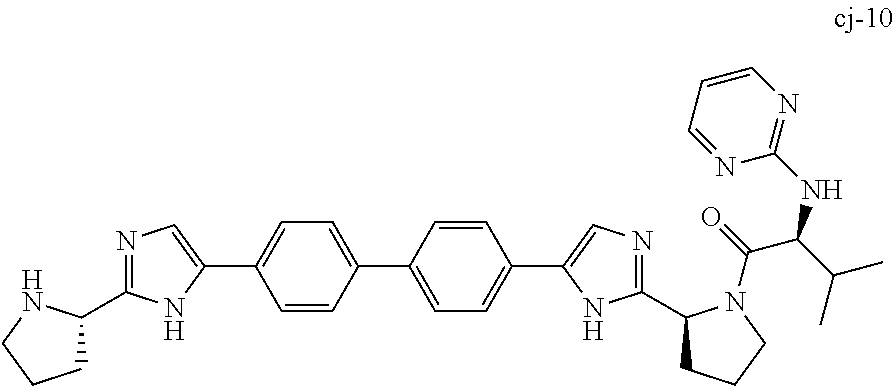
C1C(C2=NC=C(C3=CC=C(C4=CC=C(C5=CN=C(C6CCCN6C(C(NC6=NC=CC=N6)C(C)C)=O)N5)C=C4)C=C3)N2)NCC1
